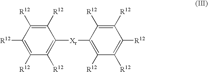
C1([R12])=C([Xr]C2=C([R12])C([R12])=C([R12])C([R12])=C2[R12])C([R12])=C([R12])C([R12])=C1[R12]
